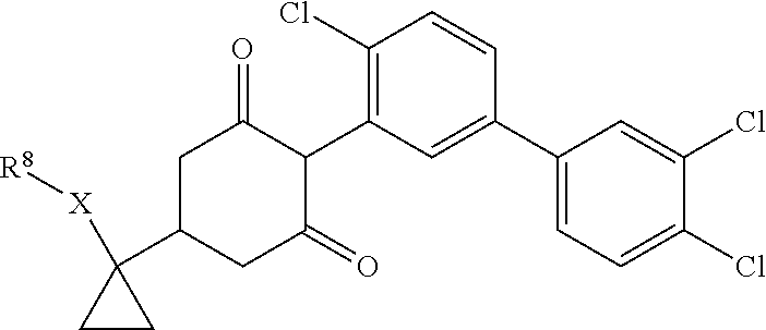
C1(C2=CC(C3C(=O)CC(C4([X][R8])CC4)CC3=O)=C(Cl)C=C2)=CC=C(Cl)C(Cl)=C1
